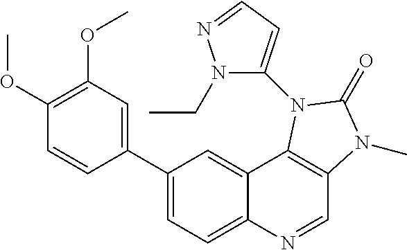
C1(C2=CC(OC)=C(OC)C=C2)=CC=C2C(=C1)C1=C(C=N2)N(C)C(=O)N1C1=CC=NN1CC
